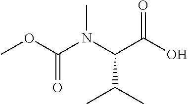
COC(N(C(C(O)=O)C(C)C)C)=O
